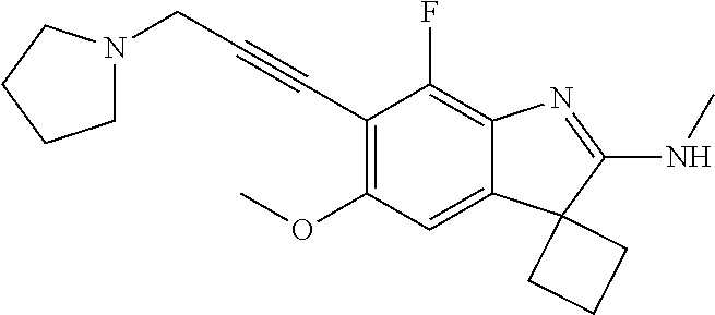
C12=CC(OC)=C(C#CCN3CCCC3)C(F)=C1N=C(NC)C21CCC1
